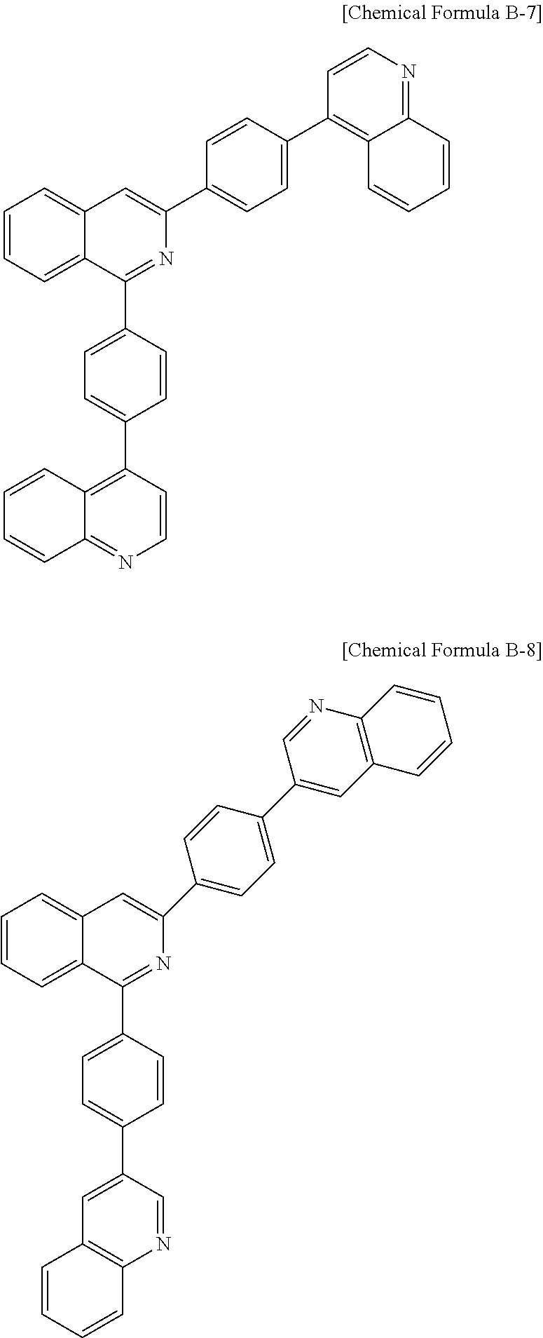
C1=CC=C2C(=C1)C=C(C1=CC=C(C3=C4C(=NC=C3)C=CC=C4)C=C1)N=C2C1=CC=C(C2=C3C(=NC=C2)C=CC=C3)C=C1.C1=CC=C2C(=C1)C=C(C1=CC=C(C3=CC4=C(N=C3)C=CC=C4)C=C1)N=C2C1=CC=C(C2=CC3=C(N=C2)C=CC=C3)C=C1
